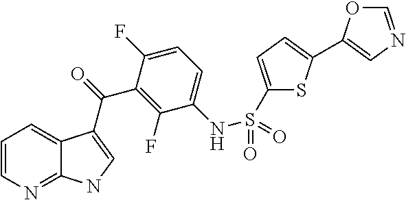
C12=NC=CC=C1C(C(=O)C1=C(F)C(NS(=O)(=O)C3=CC=C(C4=CN=CO4)S3)=CC=C1F)=CN2
